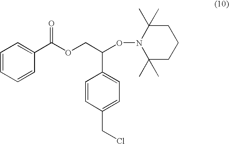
O(CC(ON1C(C)(C)CCCC1(C)C)C1=CC=C(CCl)C=C1)C(C1=CC=CC=C1)=O
